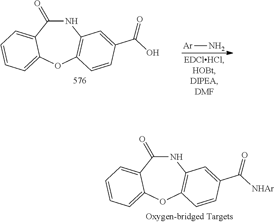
C1(=O)NC2=C(OC3=CC=CC=C13)C=CC(C([NHAr])=O)=C2.[Ar]N.C1(=O)NC2=C(OC3=CC=CC=C13)C=CC(C(O)=O)=C2
